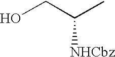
OCC(C)[NHCbz]
